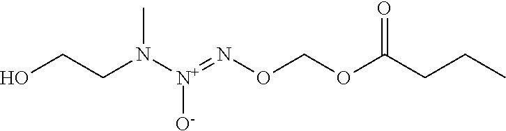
C(N([N+](=NOCOC(CCC)=O)[O-])C)CO
